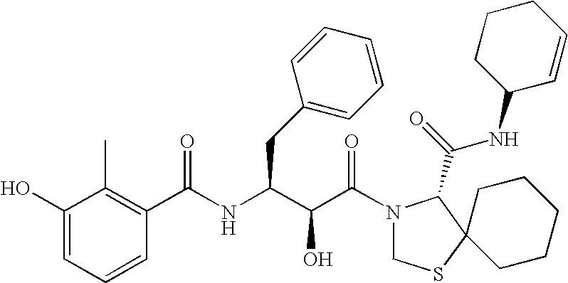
C1(O)=CC=CC(C(NC(C(C(=O)N2CSC3(C2C(=O)NC2C=CCCC2)CCCCC3)O)CC2=CC=CC=C2)=O)=C1C
